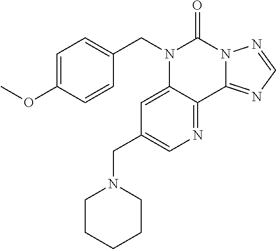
C1=C(OC)C=CC(CN2C3=CC(CN4CCCCC4)=CN=C3C3=NC=NN3C2=O)=C1
